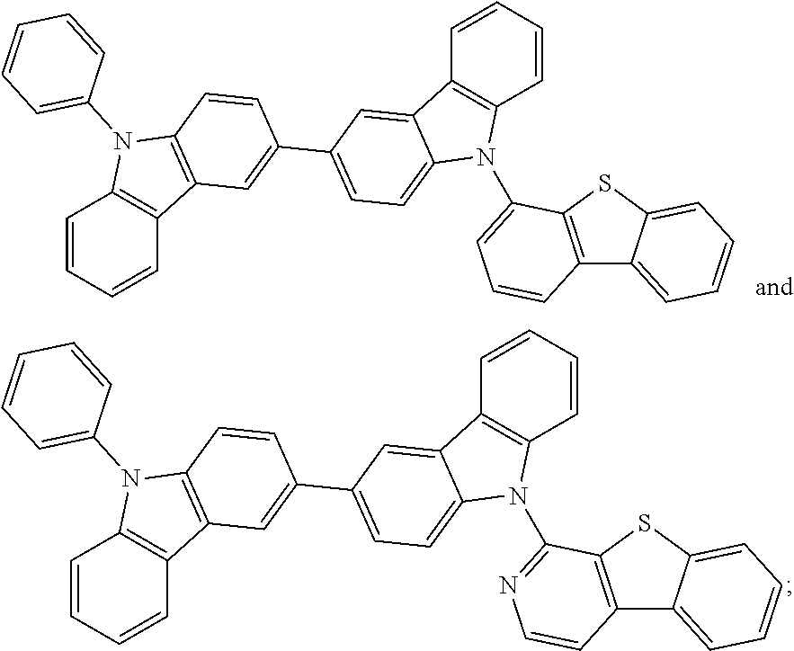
C1=CC=CC2=C1N(C1=CC=CC=C1)C1=C2C=C(C2=CC=C3C(=C2)C2=C(N3C3=NC=CC4=C3SC3=CC=CC=C43)C=CC=C2)C=C1.C1=CC=CC2=C1N(C1=CC=CC=C1)C1=C2C=C(C2=CC=C3C(=C2)C2=C(N3C3=CC=CC4=C3SC3=CC=CC=C43)C=CC=C2)C=C1
